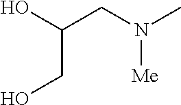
OC(CN(C)[Me])CO
